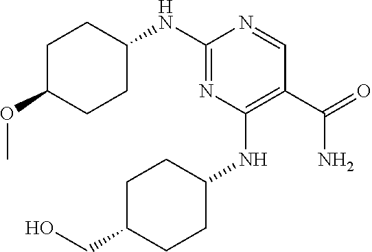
C1C(OC)CCC(NC2=NC(NC3CCC(CO)CC3)=C(C(=O)N)C=N2)C1
